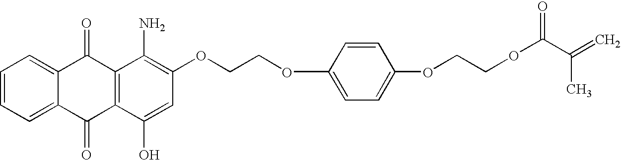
C1=CC=C2C(=C1)C(=O)C1=C(C2=O)C(O)=CC(OCCOC2=CC=C(OCCOC(C(=C)C)=O)C=C2)=C1N
